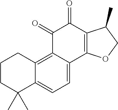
C12=C3C(=CC=C1C(C)(C)CCC2)C1=C(C(=O)C3=O)C(C)CO1
